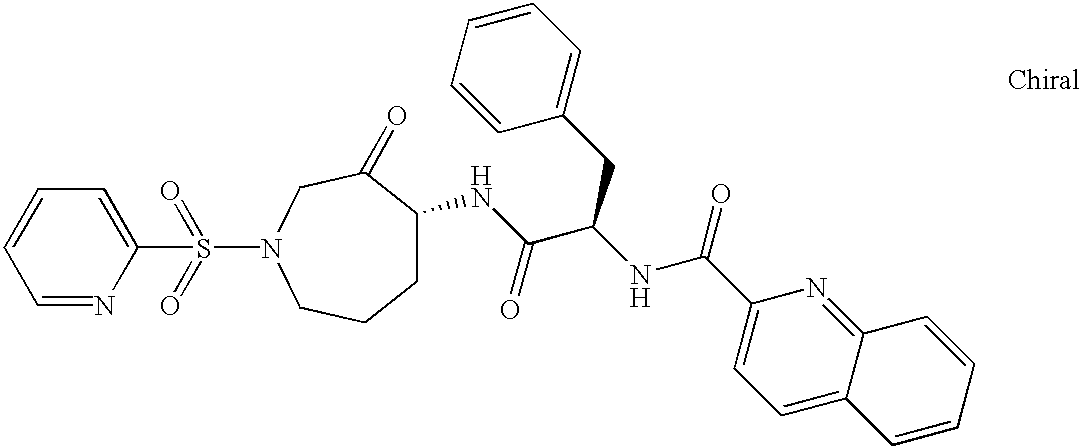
C1=NC(S(=O)(=O)N2CC(=O)C(NC(C(NC(C3=CC=C4C(=N3)C=CC=C4)=O)CC3=CC=CC=C3)=O)CCC2)=CC=C1
